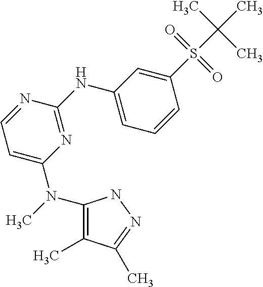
CN(C1=C(C)C(C)=NN1)C1=CC=NC(NC2=CC=CC(S(=O)(=O)C(C)(C)C)=C2)=N1
